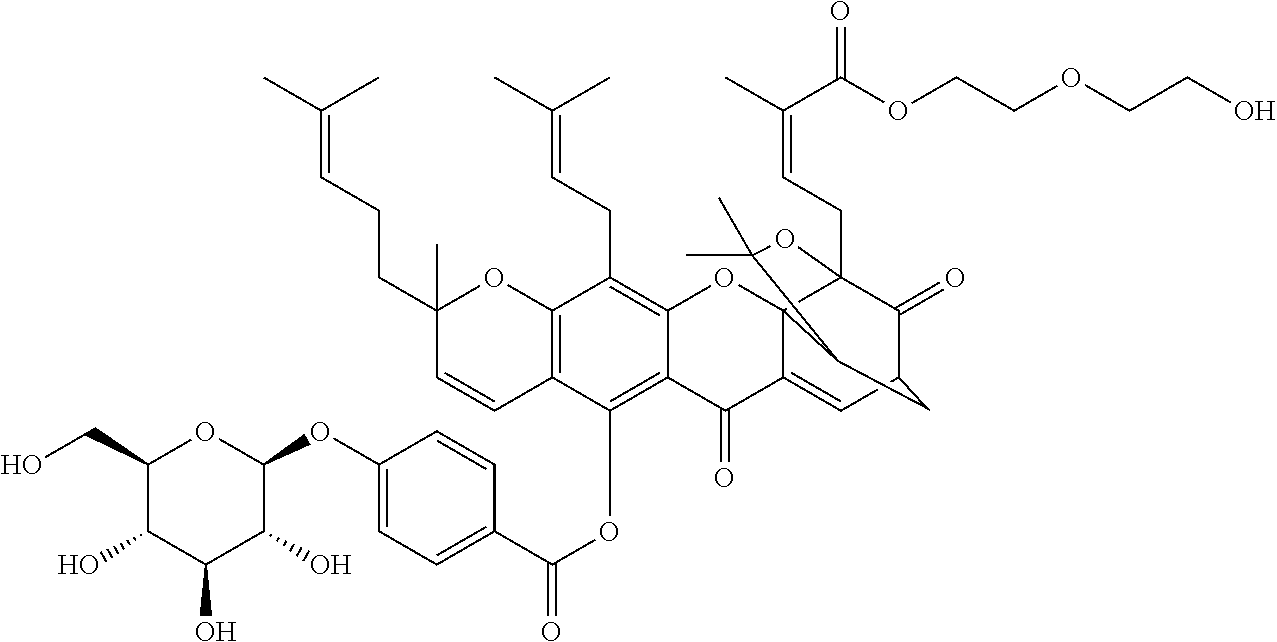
C1(O)C(CO)OC(OC2=CC=C(C(OC3=C4C(=C(CC=C(C)C)C5=C3C=CC(C)(CCC=C(C)C)O5)OC35C(=CC6C(=O)C3(CC=C(C)C(=O)OCCOCCO)OC(C)(C)C5C6)C4=O)=O)C=C2)C(O)C1O
